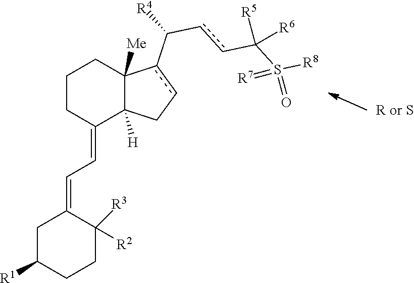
C1CC(=CC=C2CC([R1])CCC2([R3])[R2])C2([H])C([Me])(C1)c(C([R4])ccC(S([R8])(=O)=[R7])([R5])[R6])cC2
